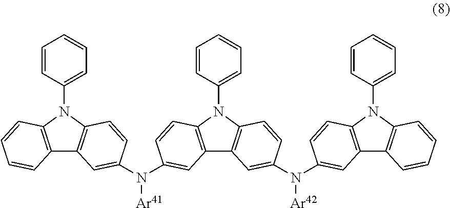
C12=C(N(C3=CC=CC=C3)C3=C1C=C(N(C1=CC4=C(N(C5=CC=CC=C5)C5=C4C=C(N(C4=CC6=C(N(C7=CC=CC=C7)C7=C6C=CC=C7)C=C4)[Ar42])C=C5)C=C1)[Ar41])C=C3)C=CC=C2
